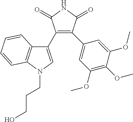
C1(C2=C(C3=CC(OC)=C(OC)C(OC)=C3)C(=O)NC2=O)=CN(CCCO)C2=C1C=CC=C2
